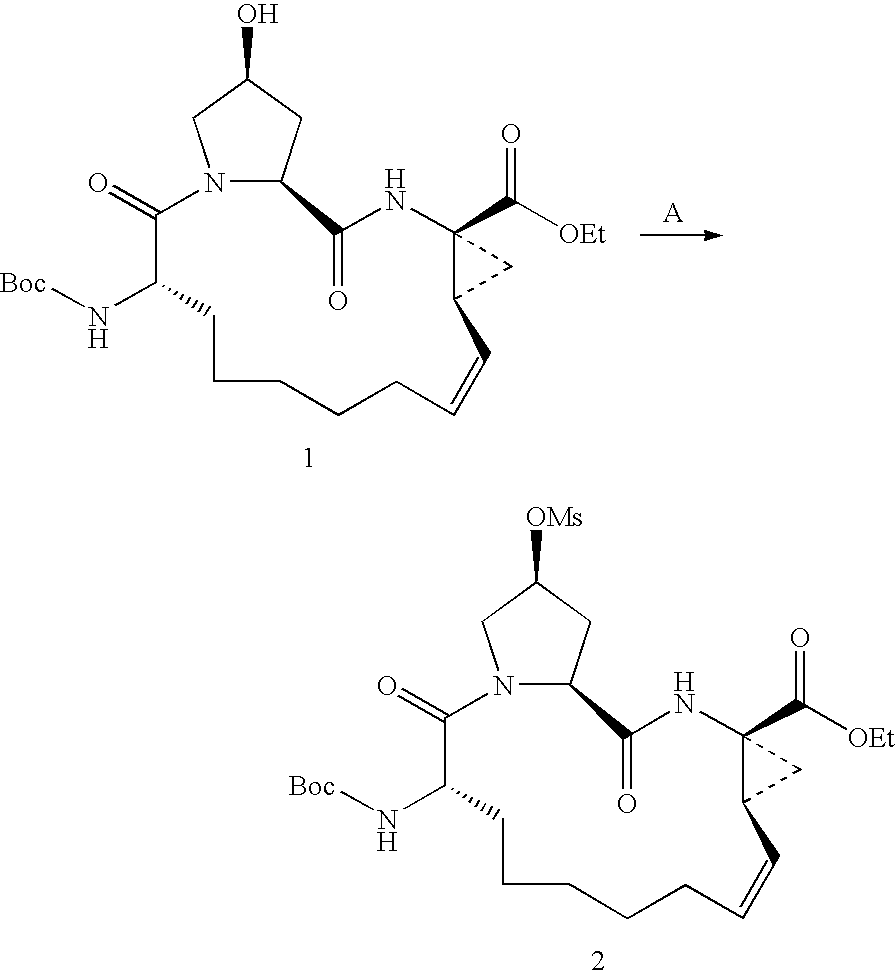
N12C(CC(O)C1)C(=O)NC1(C([OEt])=O)C(C=CCCCCCC(N[Boc])C2=O)C1.N12C(CC([OMs])C1)C(=O)NC1(C([OEt])=O)C(C=CCCCCCC(N[Boc])C2=O)C1
